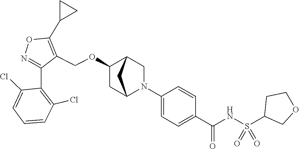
N1=C(C2=C(Cl)C=CC=C2Cl)C(COC2CC3N(C4=CC=C(C(NS(C5COCC5)(=O)=O)=O)C=C4)CC2C3)=C(C2CC2)O1
